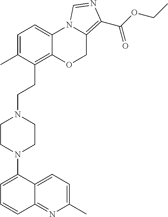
C1=C(N2CCN(CCC3=C4C(=CC=C3C)N3C(=C(C(=O)OCC)N=C3)CO4)CC2)C2=CC=C(C)N=C2C=C1
